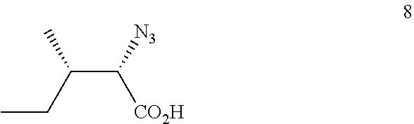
[CO2H]C(C(CC)C)[N3]
